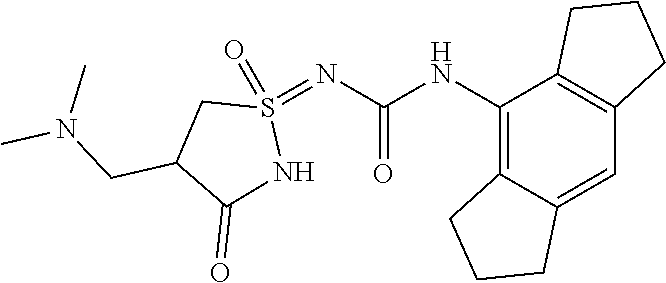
C12=C(NC(=O)N=S3(=O)CC(CN(C)C)C(=O)N3)C3=C(C=C1CCC2)CCC3
